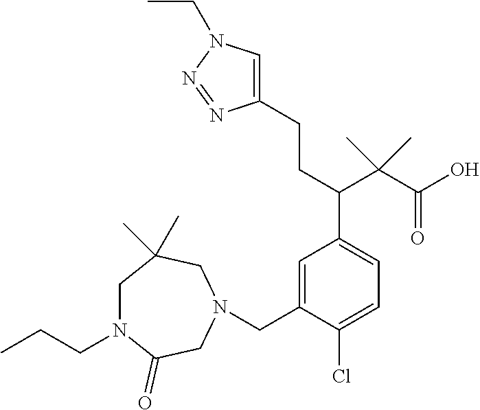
C(C1=CC(C(CCC2=CN(CC)N=N2)C(C(O)=O)(C)C)=CC=C1Cl)N1CC(=O)N(CCC)CC(C)(C)C1
